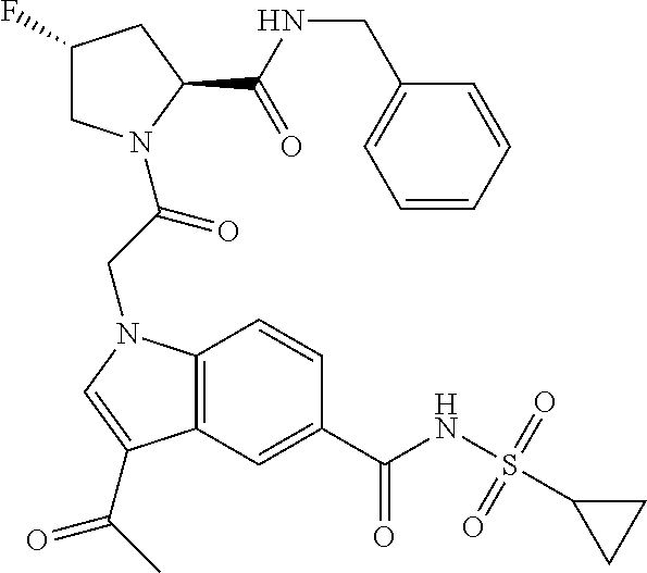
C12=C(C=C(C(NS(C3CC3)(=O)=O)=O)C=C1)C(C(C)=O)=CN2CC(=O)N1CC(F)CC1C(NCC1=CC=CC=C1)=O
